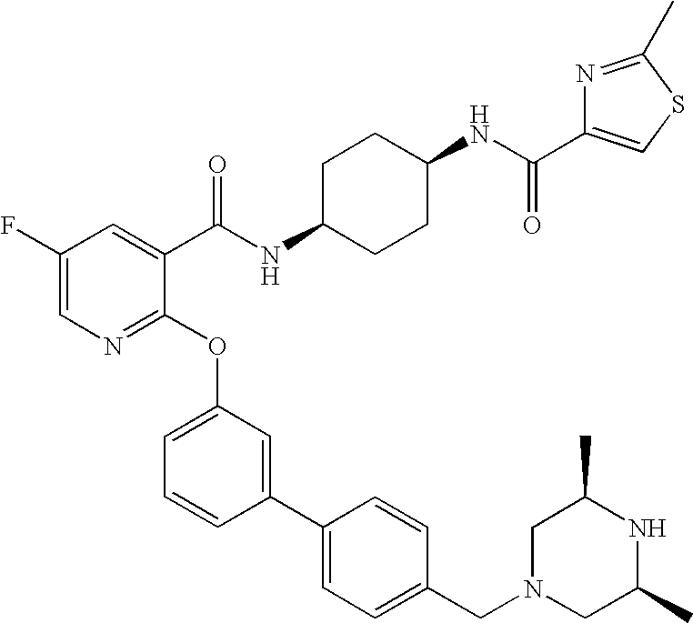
C1(F)=CN=C(OC2=CC=CC(C3=CC=C(CN4CC(C)NC(C)C4)C=C3)=C2)C(C(NC2CCC(NC(=O)C3=CSC(C)=N3)CC2)=O)=C1
